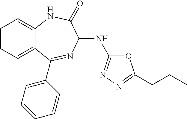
C1=CC=C2C(=C1)NC(=O)C(NC1=NN=C(CCC)O1)N=C2C1=CC=CC=C1
